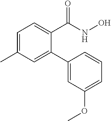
C1=C(C)C=C(C2=CC(OC)=CC=C2)C(C(NO)=O)=C1
